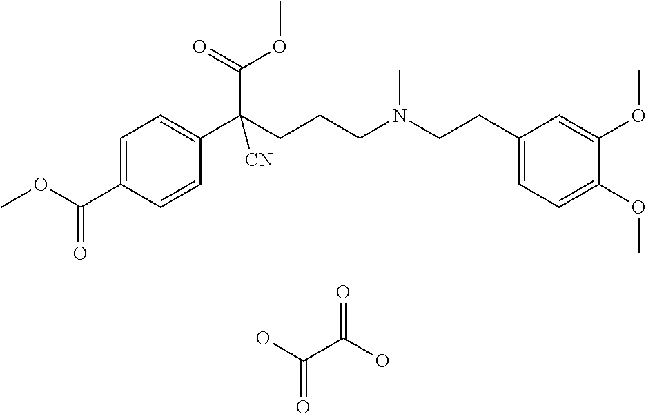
C1=C(C(OC)=O)C=CC(C(CCCN(CCC2=CC=C(OC)C(OC)=C2)C)(C(=O)OC)[CN])=C1.OC(C(O)=O)=O
